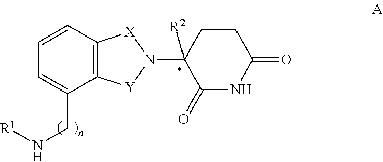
C1=CC=C(CN[R1])C2=C1[X]N(C1([R2])C(=O)NC(=O)CC1)[Y]2
